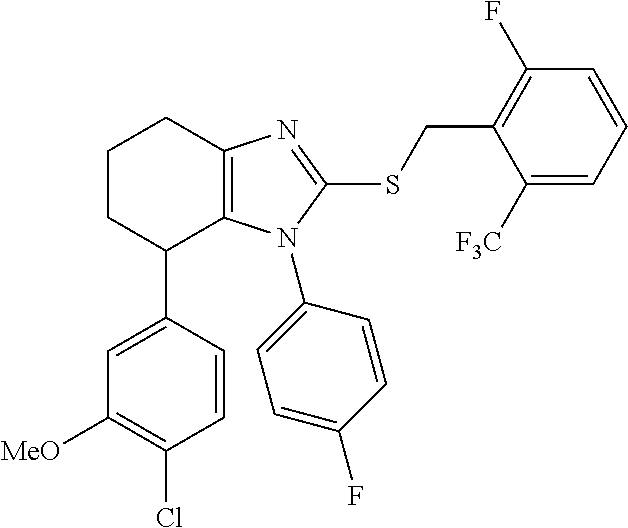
C1=CC(C2C3=C(CCC2)N=C(SCC2=C(F)C=CC=C2[F3C])N3C2=CC=C(F)C=C2)=CC([MeO])=C1Cl
